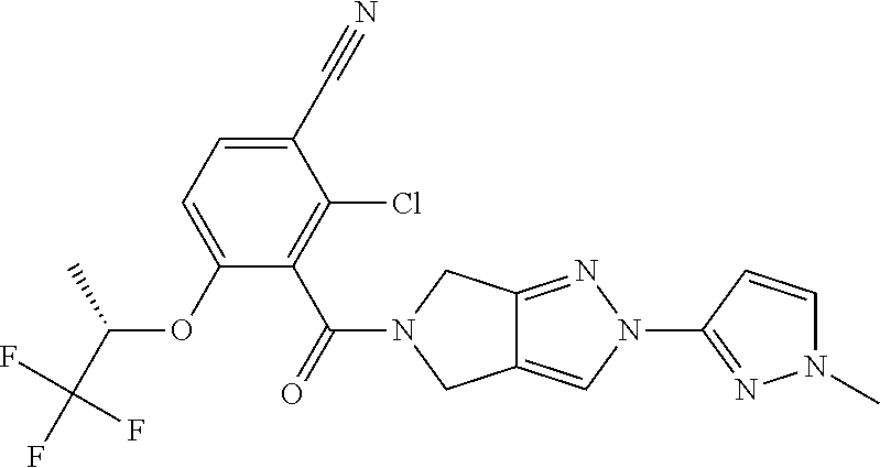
O(C1=CC=C(C#N)C(Cl)=C1C(=O)N1CC2=CN(C3=NN(C)C=C3)N=C2C1)C(C(F)(F)F)C
